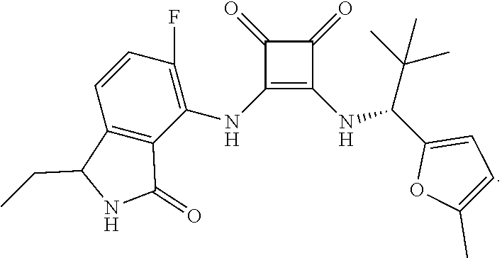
C1(=O)C(NC2=C(F)C=CC3=C2C(=O)NC3CC)=C(NC(C(C)(C)C)C2=CC=C(C)O2)C1=O
